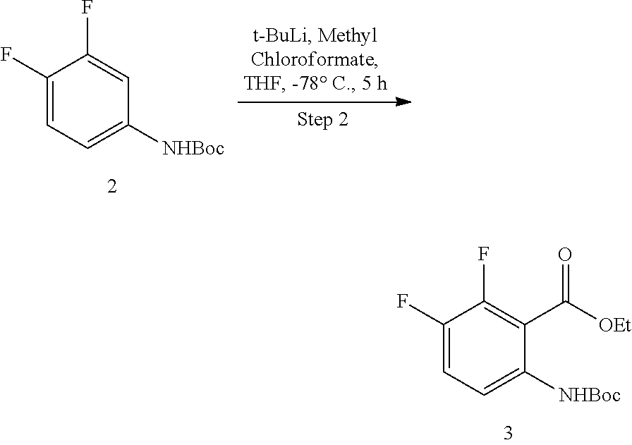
C1(F)=CC=C([NHBoc])C=C1F.C1(F)=CC=C([NHBoc])C(C([OEt])=O)=C1F
